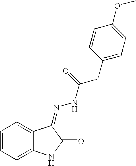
C12=CC=CC=C1NC(=O)C2=NNC(=O)CC1=CC=C(OC)C=C1
